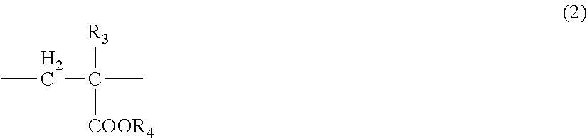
CCC([R3])([COOR4])C
